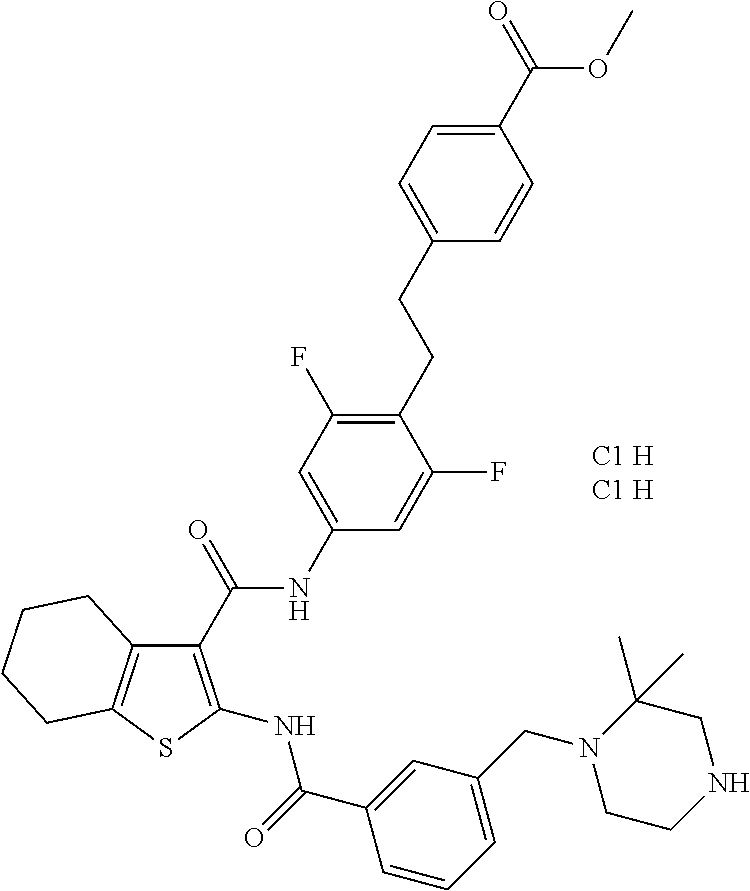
C1(C(NC2=CC(F)=C(CCC3=CC=C(C(OC)=O)C=C3)C(F)=C2)=O)=C(NC(C2=CC(CN3CCNCC3(C)C)=CC=C2)=O)SC2=C1CCCC2
